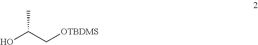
CC(C[OTBDMS])O
